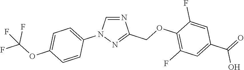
N1=CN(C2=CC=C(OC(F)(F)F)C=C2)N=C1COC1=C(F)C=C(C(O)=O)C=C1F
